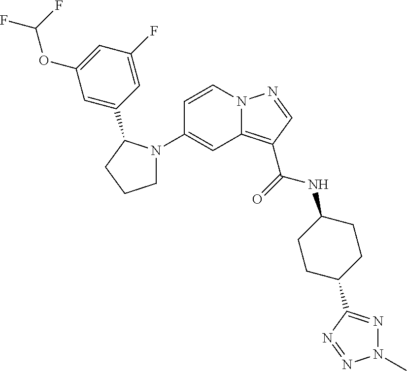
N12C(=C(C(=O)NC3CCC(C4=NN(C)N=N4)CC3)C=N1)C=C(N1CCCC1C1=CC(OC(F)F)=CC(F)=C1)C=C2
